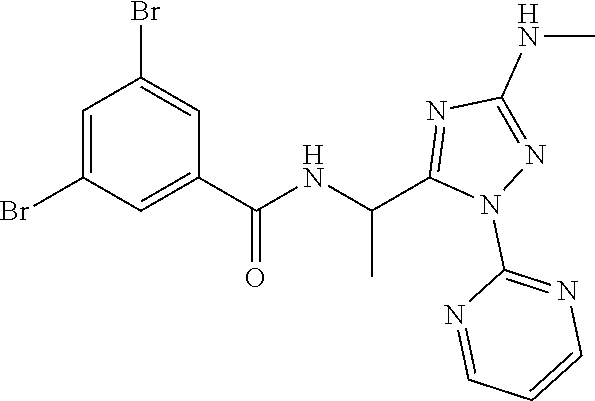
C1=C(Br)C=C(C(=O)NC(C)C2=NC(NC)=NN2C2=NC=CC=N2)C=C1Br
